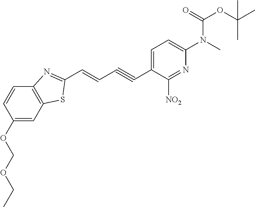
CCOCOC1=CC2=C(C=C1)N=C(C=CC#CC1=CC=C(N(C)C(=O)OC(C)(C)C)N=C1[NO2])S2
